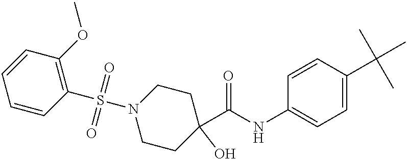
C1=CC(C(C)(C)C)=CC=C1NC(C1(O)CCN(S(C2=C(OC)C=CC=C2)(=O)=O)CC1)=O
